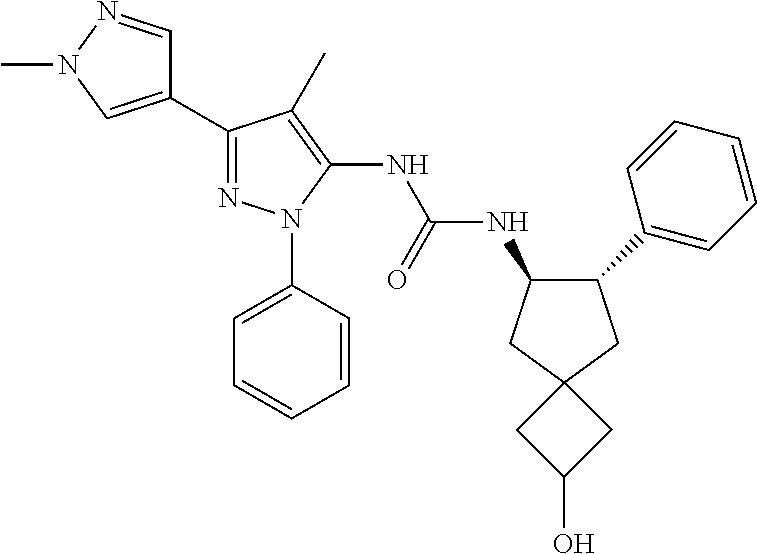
C1=CC(N2N=C(C3=CN(C)N=C3)C(C)=C2NC(NC2C(C3=CC=CC=C3)CC3(C2)CC(O)C3)=O)=CC=C1
